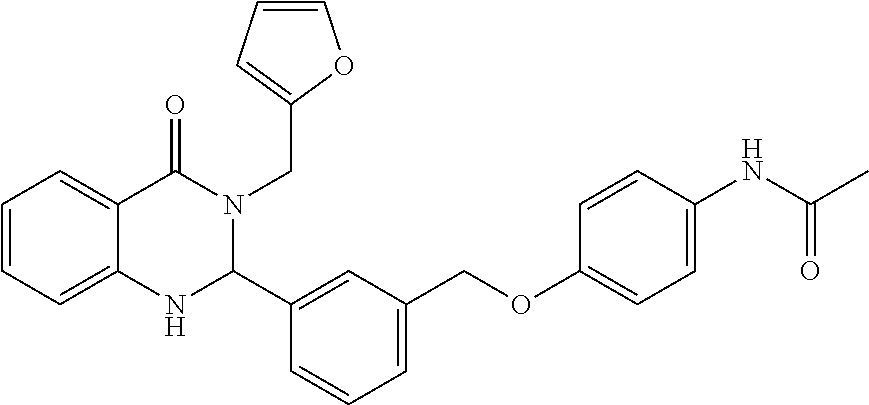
C1=CC=C2C(=C1)C(=O)N(CC1=CC=CO1)C(C1=CC(COC3=CC=C(NC(C)=O)C=C3)=CC=C1)N2
